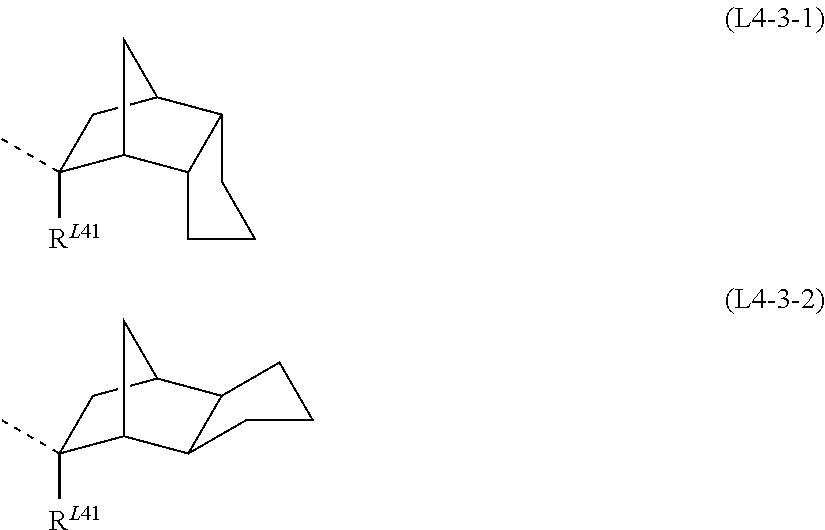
C1(C)([RL41])C2C3C(C(C1)C2)CCC3.C1(C)([RL41])C2C3C(C(C1)C2)CCC3
